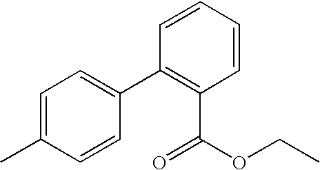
C1=C(C)C=CC(C2=C(C(=O)OCC)C=CC=C2)=C1
